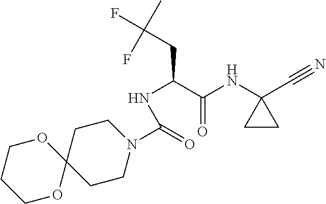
N(C(C(NC1(C#N)CC1)=O)CC(F)(C)F)C(=O)N1CCC2(CC1)OCCCO2
